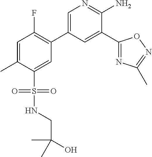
C1=C(C)C(S(NCC(C)(O)C)(=O)=O)=CC(C2=CN=C(N)C(C3=NC(C)=NO3)=C2)=C1F
